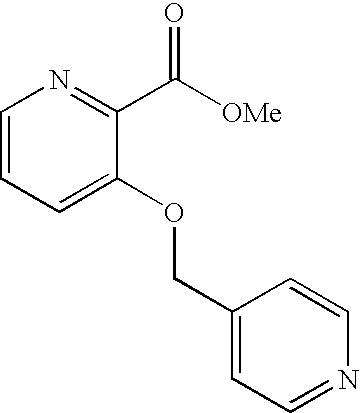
C1=CC=C(OCC2=CC=NC=C2)C(C([OMe])=O)=N1
